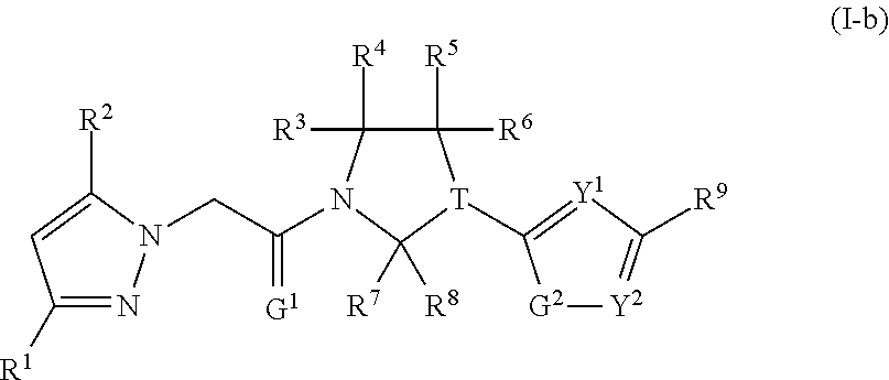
C1([R1])=NN(CC(=[G1])N2C([R4])([R3])C([R5])([R6])[T](C3=[Y1]C([R9])=[Y2][G2]3)C2([R8])[R7])C([R2])=C1
